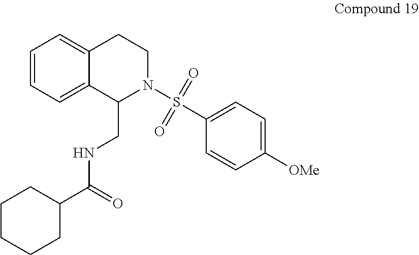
C1=CC=C2C(=C1)CCN(S(=O)(=O)C1=CC=C([OMe])C=C1)C2CNC(C1CCCCC1)=O
